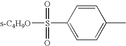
C1=CC(S([s-C4H9O])(=O)=O)=CC=C1C
